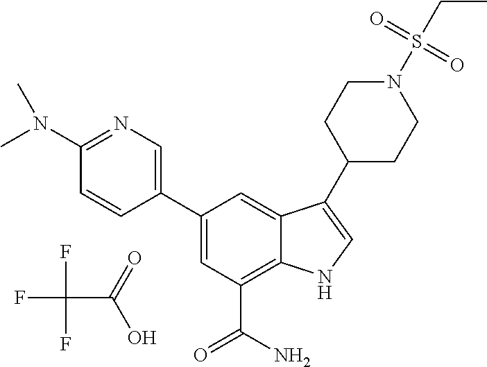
FC(F)(F)C(=O)O.C1=C(C2=CN=C(N(C)C)C=C2)C=C2C(=C1C(N)=O)NC=C2C1CCN(S(CC)(=O)=O)CC1
